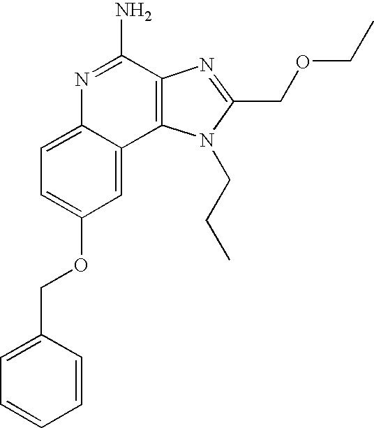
N1=C(N)C2=C(C3=CC(OCC4=CC=CC=C4)=CC=C13)N(CCC)C(COCC)=N2
